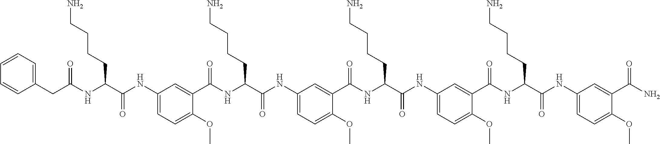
C1(NC(C(NC(=O)CC2=CC=CC=C2)CCCCN)=O)=CC=C(OC)C(C(NC(C(NC2=CC=C(OC)C(C(NC(C(NC3=CC=C(OC)C(C(NC(C(NC4=CC=C(OC)C(C(N)=O)=C4)=O)CCCCN)=O)=C3)=O)CCCCN)=O)=C2)=O)CCCCN)=O)=C1
